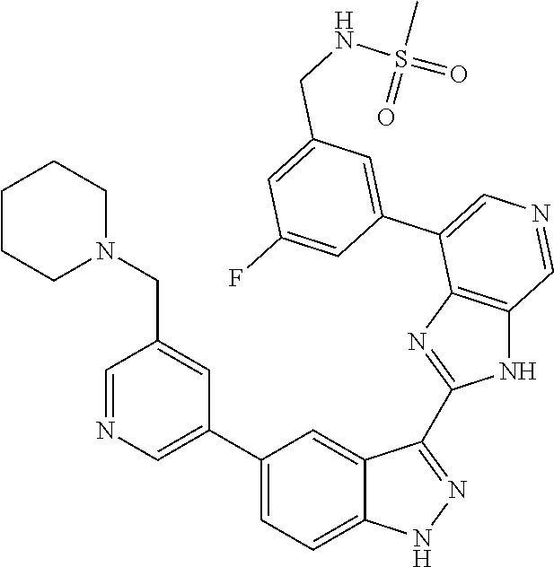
C1(C2=CN=CC(CN3CCCCC3)=C2)=CC=C2C(=C1)C(C1=NC3=C(N1)C=NC=C3C1=CC(CNS(=O)(C)=O)=CC(F)=C1)=NN2
